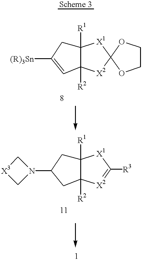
C12([R1])CC([(R)3Sn])=CC1([R2])[X2]C1([X1]2)OCCO1.C12([R1])CC(N3C[X3]C3)CC1([R2])[X2]=C([R3])[X1]2
